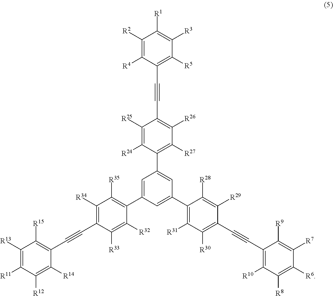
C1([R2])=C([R4])C(C#CC2=C([R26])C([R27])=C(C3=CC(C4=C([R31])C([R30])=C(C#CC5=C([R10])C([R8])=C([R6])C([R7])=C5[R9])C([R29])=C4[R28])=CC(C4=C([R35])C([R34])=C(C#CC5=C([R15])C([R13])=C([R11])C([R12])=C5[R14])C([R33])=C4[R32])=C3)C([R24])=C2[R25])=C([R5])C([R3])=C1[R1]
